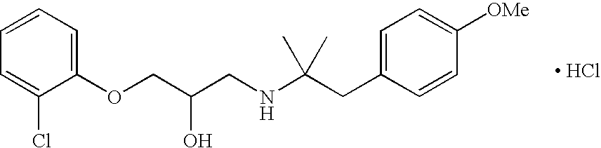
[ HCl].O(CC(CNC(CC1=CC=C([OMe])C=C1)(C)C)O)C1=CC=CC=C1Cl
